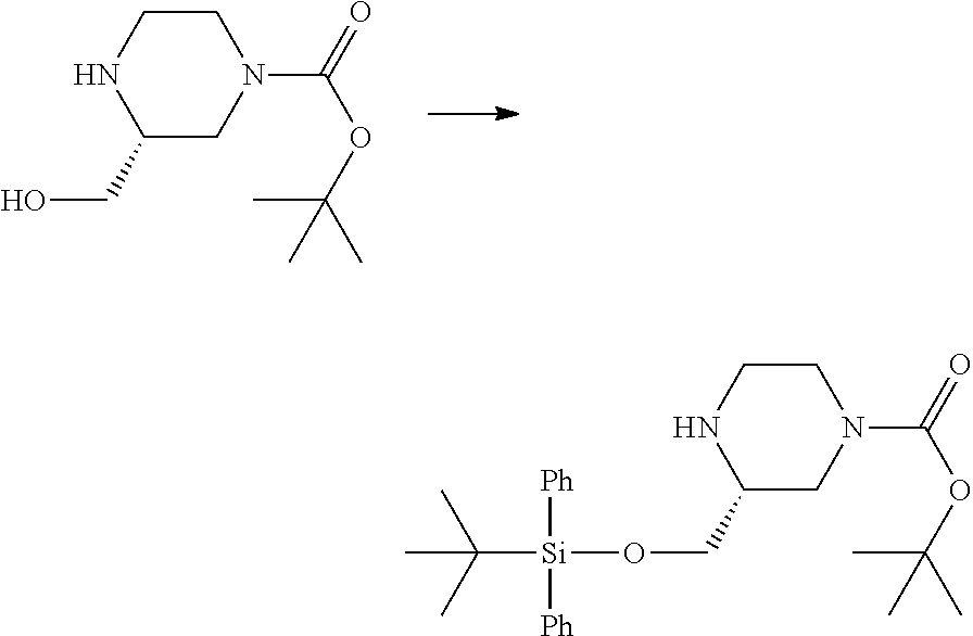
N1(C(=O)OC(C)(C)C)CCNC(CO)C1.N1(C(=O)OC(C)(C)C)CCNC(CO[Si](C(C)(C)C)([Ph])[Ph])C1
